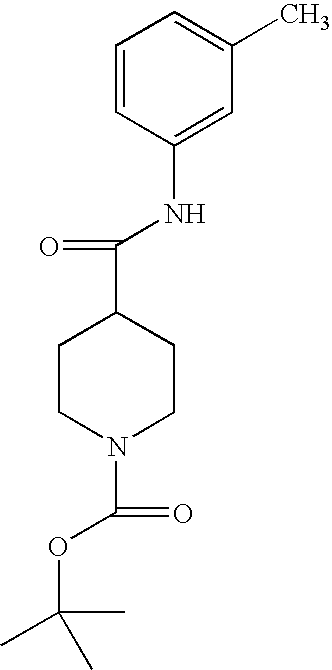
C1=CC(NC(C2CCN(C(=O)OC(C)(C)C)CC2)=O)=CC(C)=C1
